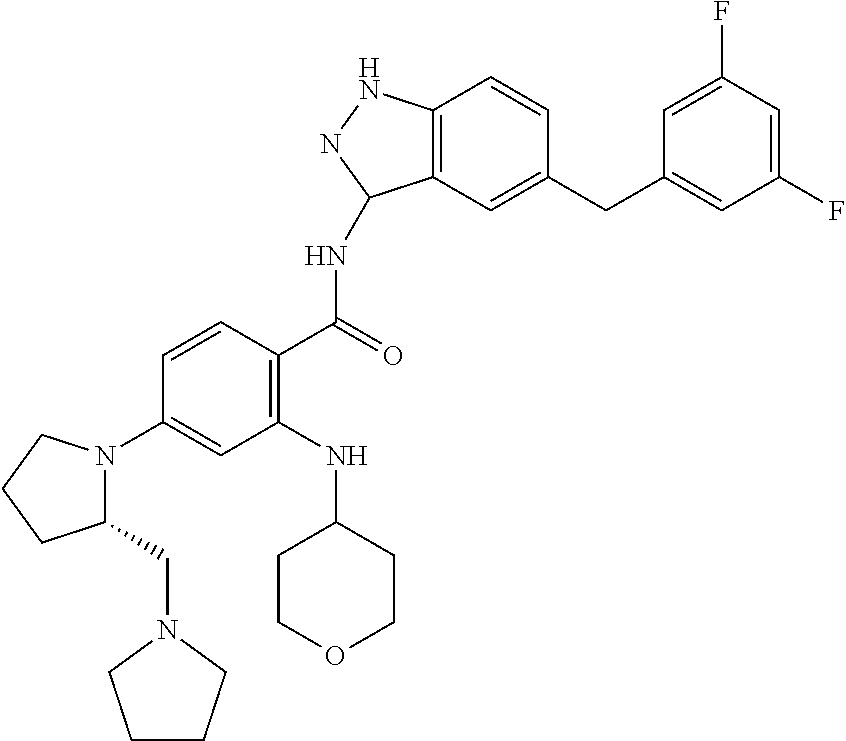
C12=C(C=C(CC3=CC(F)=CC(F)=C3)C=C1)C(NC(C1=C(NC3CCOCC3)C=C(N3C(CN4CCCC4)CCC3)C=C1)=O)NN2
